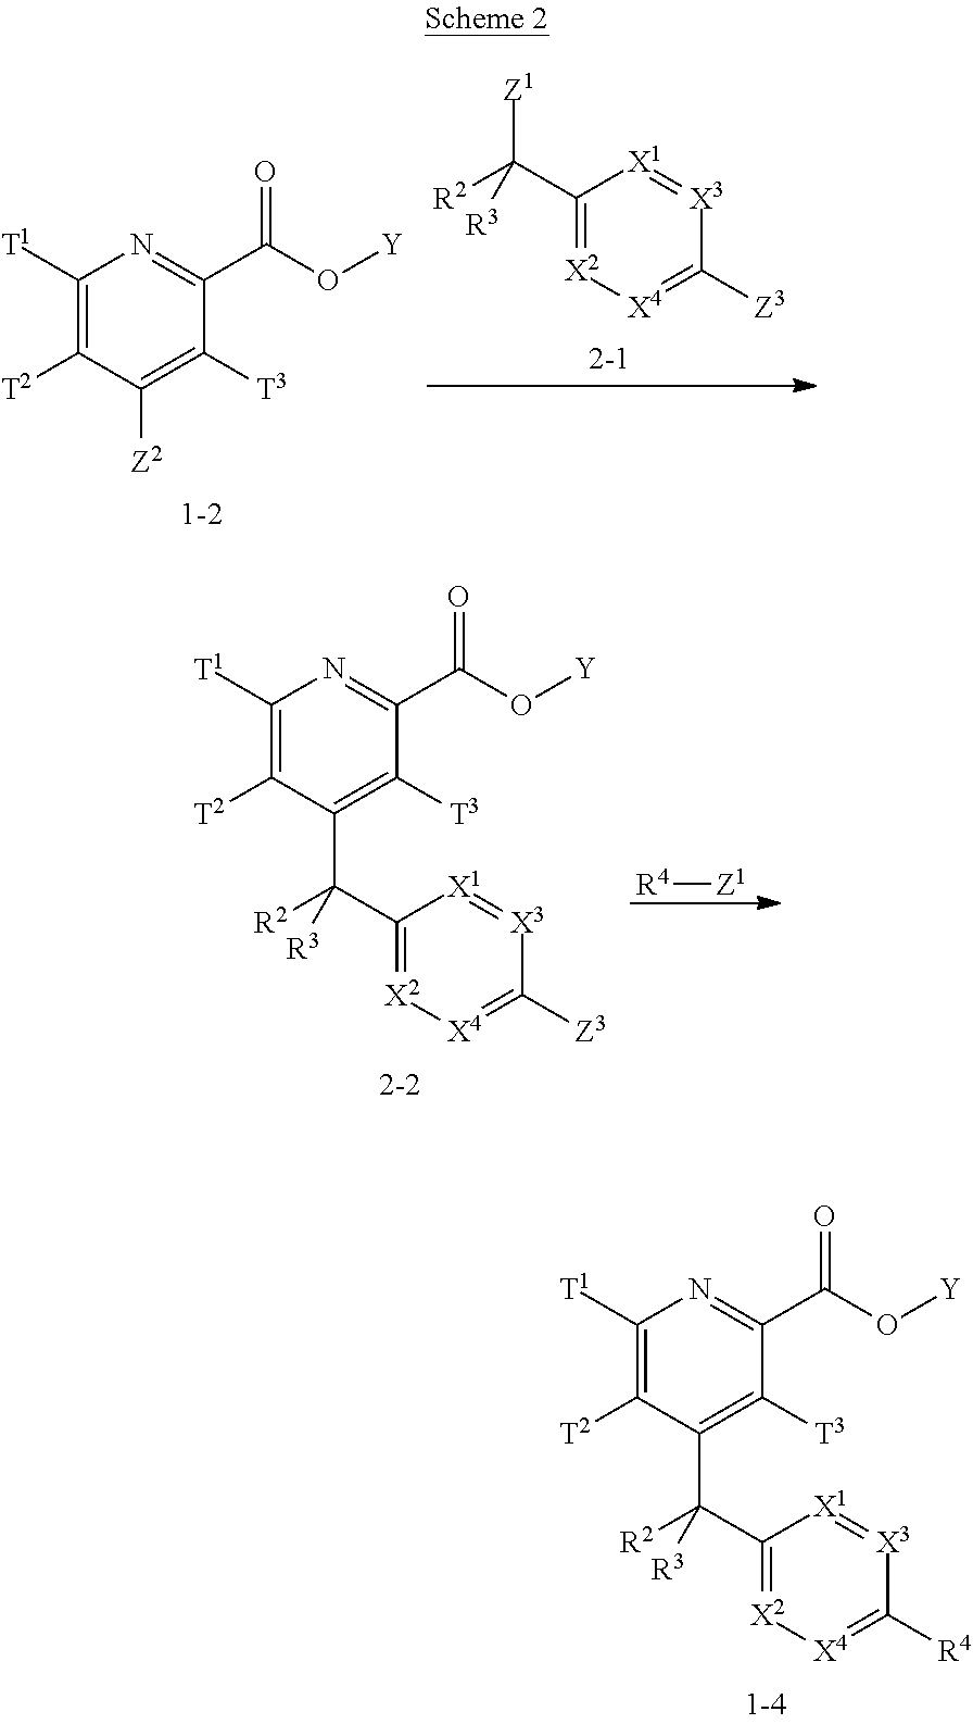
C1([T1])=C([T2])C(C(C2=[X2][X4]=C([R4])[X3]=[X1]2)([R2])[R3])=C([T3])C(C(O[Y])=O)=N1.C1([T1])=C([T2])C([Z2])=C([T3])C(C(O[Y])=O)=N1.C1(C([R2])([Z1])[R3])=[X2][X4]=C([Z3])[X3]=[X1]1.C1([T1])=C([T2])C(C(C2=[X2][X4]=C([Z3])[X3]=[X1]2)([R2])[R3])=C([T3])C(C(O[Y])=O)=N1.[R4][Z1]
